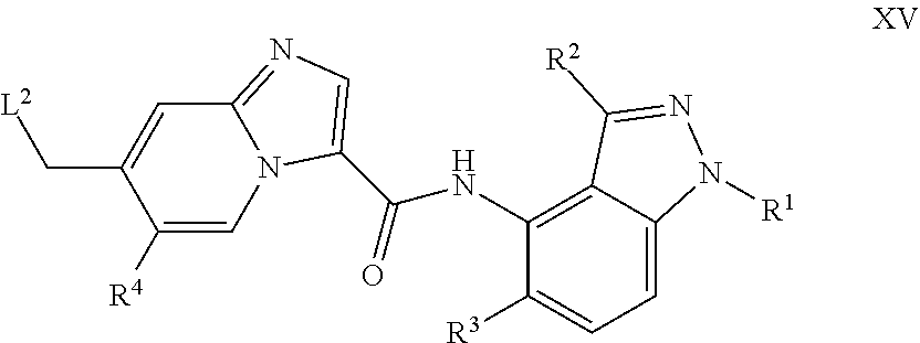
C12=NC=C(C(NC3=C4C(=CC=C3[R3])N([R1])N=C4[R2])=O)N1C=C([R4])C(C[L2])=C2
